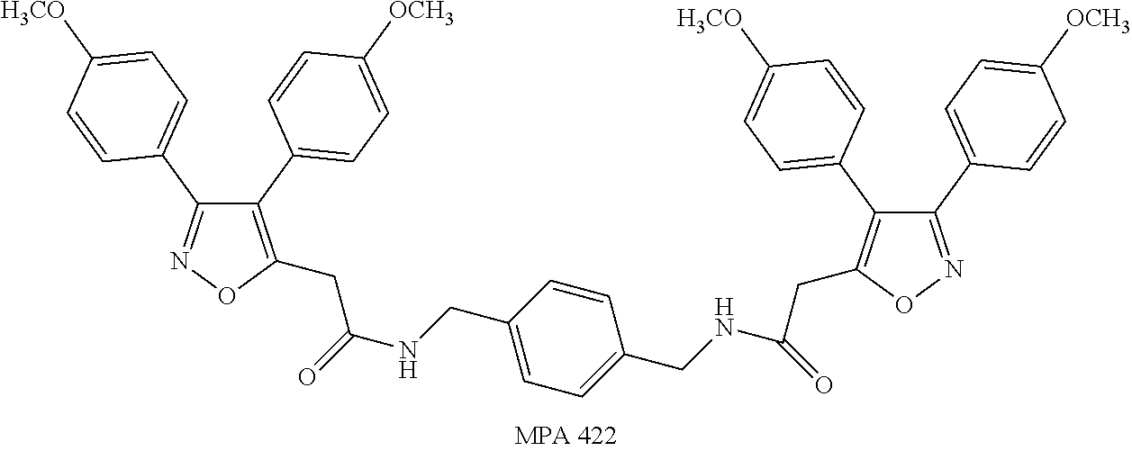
C1(C2=CC=C([OCH3])C=C2)=C(CC(NCC2=CC=C(CNC(CC3=C(C4=CC=C([H3CO])C=C4)C(C4=CC=C([OCH3])C=C4)=NO3)=O)C=C2)=O)ON=C1C1=CC=C([H3CO])C=C1
